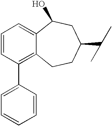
C1=CC(C2=CC=CC=C2)=C2C(=C1)C(O)CC(C(C)C)CC2
